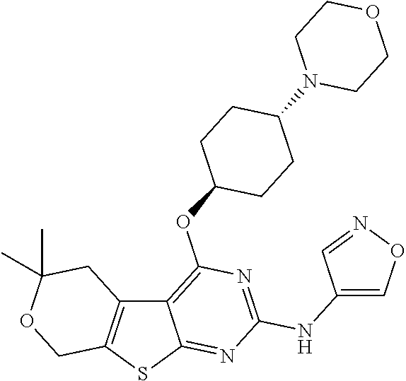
C12=C(SC3=NC(NC4=CON=C4)=NC(OC4CCC(N5CCOCC5)CC4)=C13)COC(C)(C)C2
